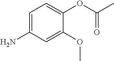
C1=C(N)C=C(OC)C(OC(C)=O)=C1
